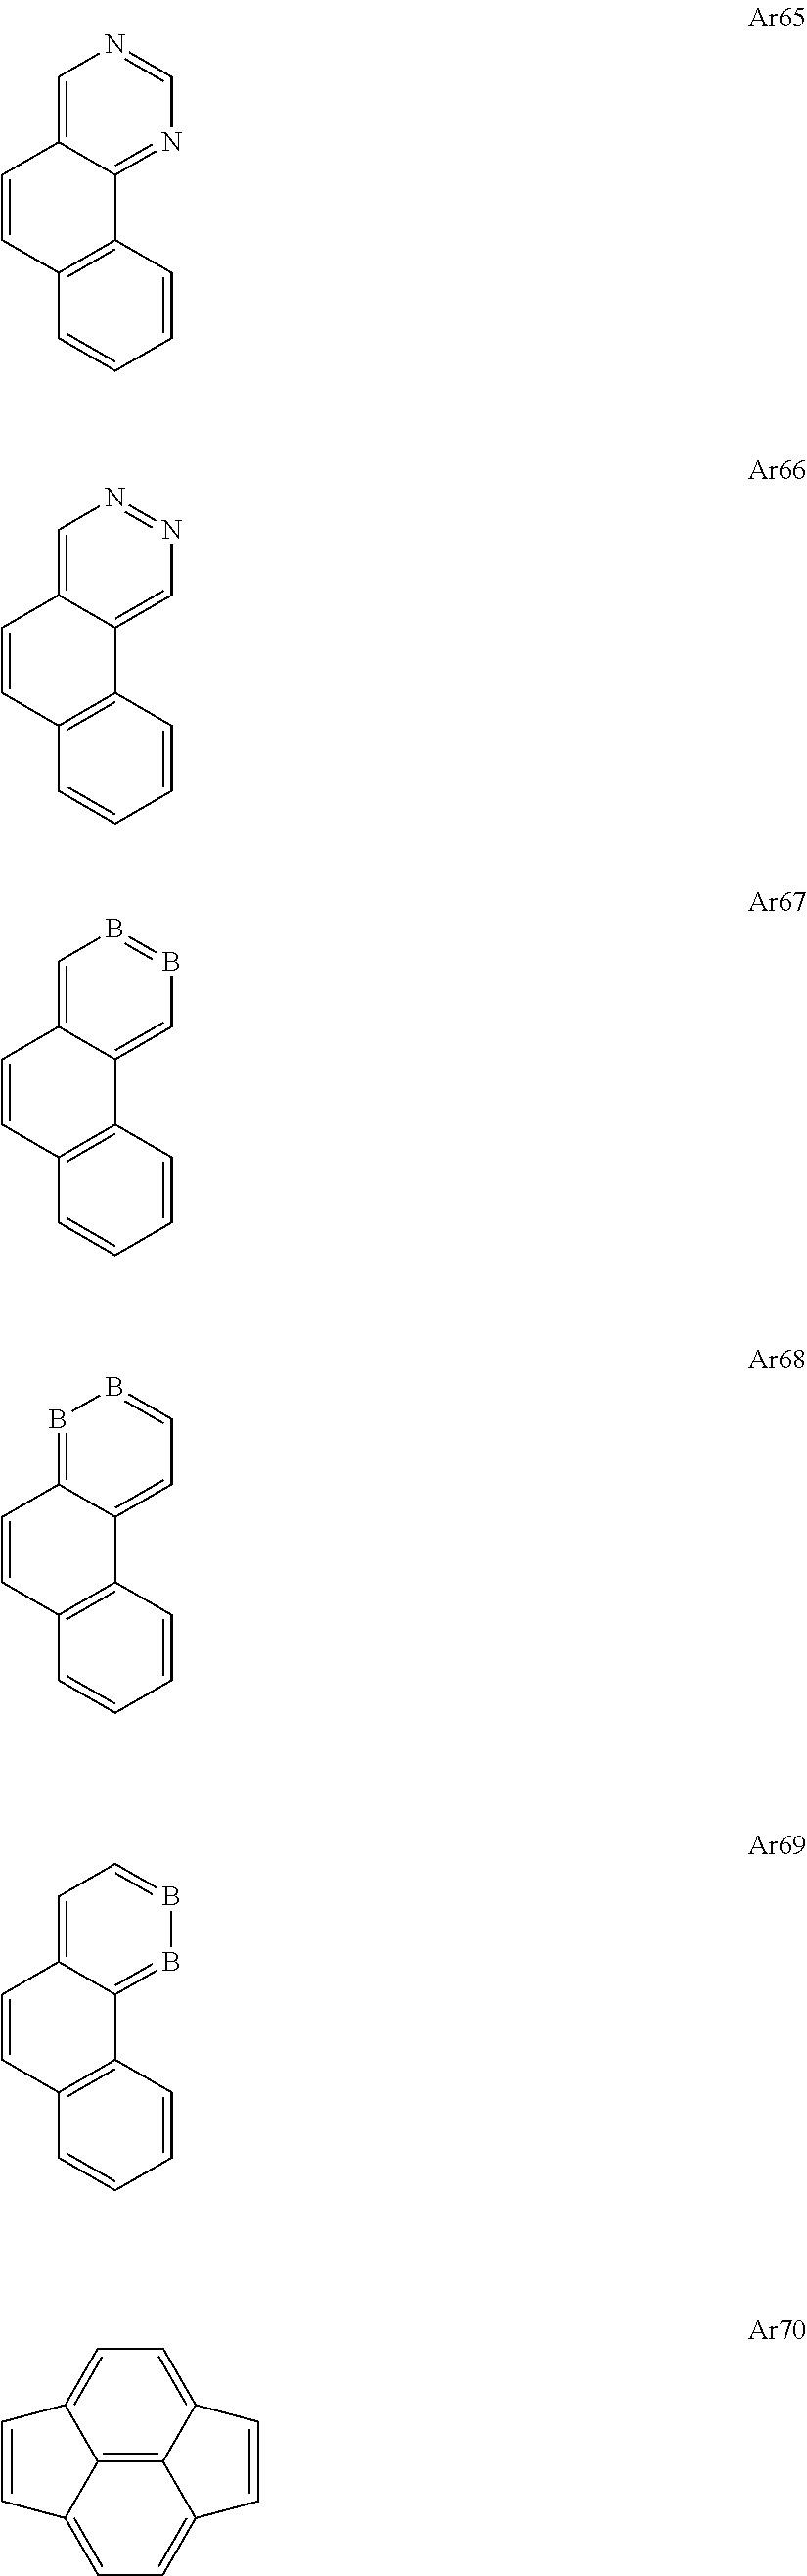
C1=C2C(=NC=N1)C1=C(C=C2)C=CC=C1.C1=C2C(=CN=N1)C1=C(C=C2)C=CC=C1.C1=C2C(=CB=B1)C1=C(C=C2)C=CC=C1.B1=C2C(=CC=B1)C1=C(C=C2)C=CC=C1.C1=C2C(=BB=C1)C1=C(C=C2)C=CC=C1.C12=C3C4=CC=C1C=CC2=CC=C3C=C4
